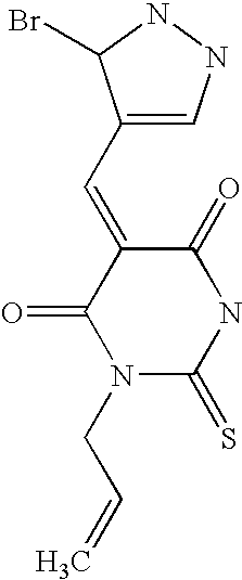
C(C=C)N1C(=S)NC(=O)C(=CC2=CNNC2Br)C1=O
